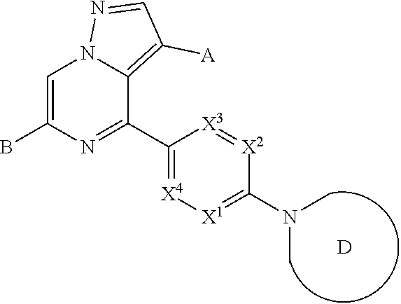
C1(C2=NC(B)=CN3C2=C([A])C=N3)=[X4][X1]=C(N(C)C)[X2]=[X3]1.[D]
